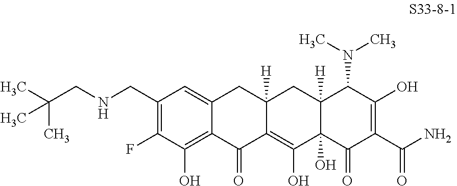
C1(CNCC(C)(C)C)=C(F)C(O)=C2C(=C1)CC1([H])C(=C(O)C3(O)C([H])(C1)C(N(C)C)C(O)=C(C(N)=O)C3=O)C2=O
